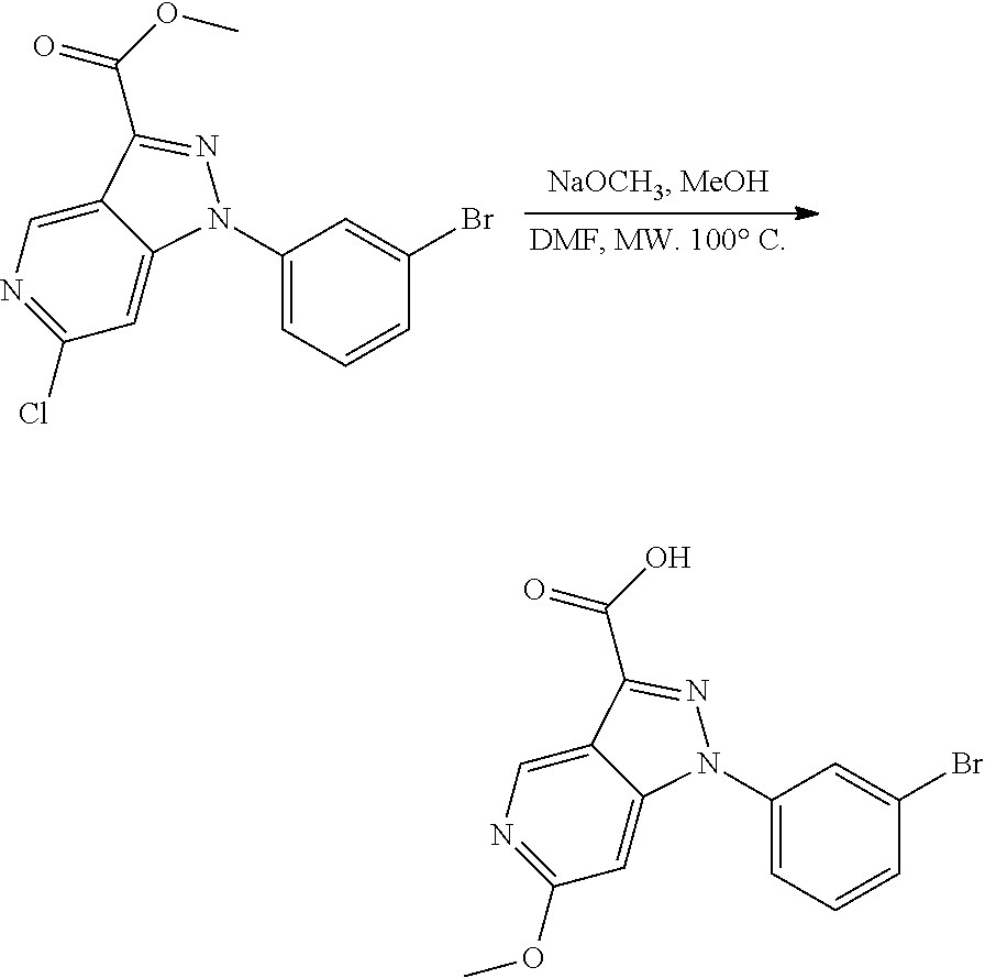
C12=CN=C(Cl)C=C1N(C1=CC=CC(Br)=C1)N=C2C(OC)=O.C12=CN=C(OC)C=C1N(C1=CC=CC(Br)=C1)N=C2C(O)=O
